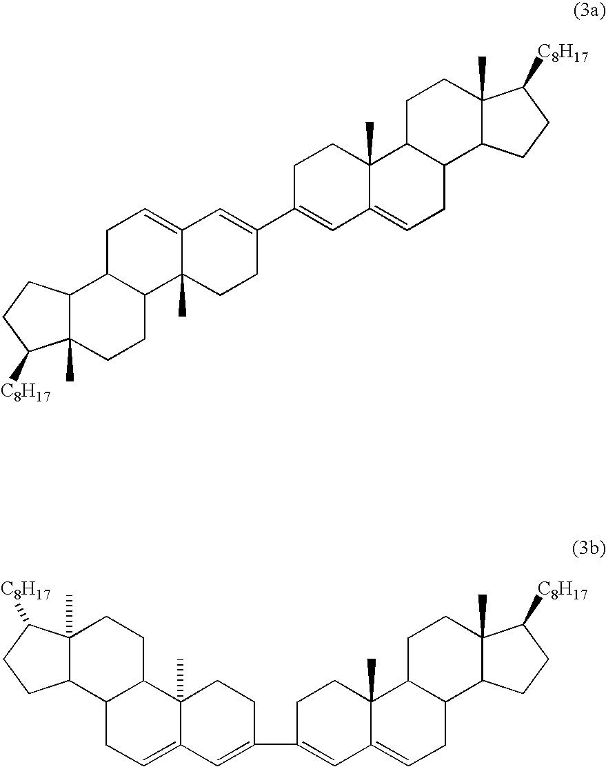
C12C(C)(CCC3C1CC=C1C3(C)CCC(C3=CC4=CCC5C(C4(C)CC3)CCC3(C)C5CCC3[C8H17])=C1)C([C8H17])CC2.C12CC=C3C(C)(C1CCC1(C)C2CCC1[C8H17])CCC(C1=CC2=CCC4C(C2(C)CC1)CCC1(C)C4CCC1[C8H17])=C3
